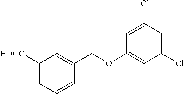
C1([HOOC])=CC=CC(COC2=CC(Cl)=CC(Cl)=C2)=C1
